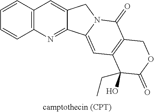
C1=CC2=C(C=C1)C=C1C(=N2)C2=CC3=C(C(=O)N2C1)COC(=O)C3(O)CC
